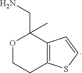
O1CCC2=C(C1(C)CN)C=CS2
